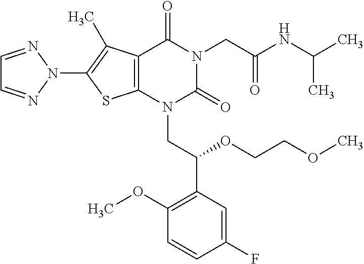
C12=C(C(C)=C(N3N=CC=N3)S1)C(=O)N(CC(=O)NC(C)C)C(=O)N2CC(C1=C(OC)C=CC(F)=C1)OCCOC
